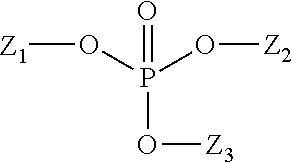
O=P(O[Z2])(O[Z1])O[Z3]
